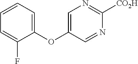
C1=CC=C(OC2=CN=C([CO2H])N=C2)C(F)=C1
